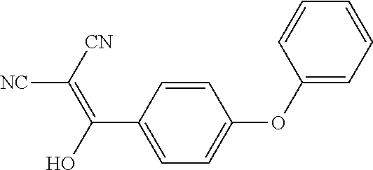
C1(OC2=CC=C(C(O)=C([CN])[NC])C=C2)=CC=CC=C1
